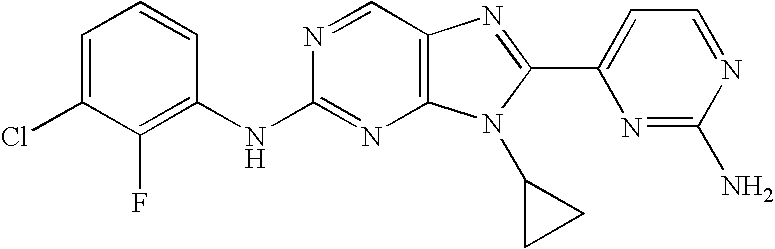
C1=C(Cl)C(F)=C(NC2=NC3=C(C=N2)N=C(C2=CC=NC(N)=N2)N3C2CC2)C=C1
